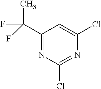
C1(C(C)(F)F)=NC(Cl)=NC(Cl)=C1
